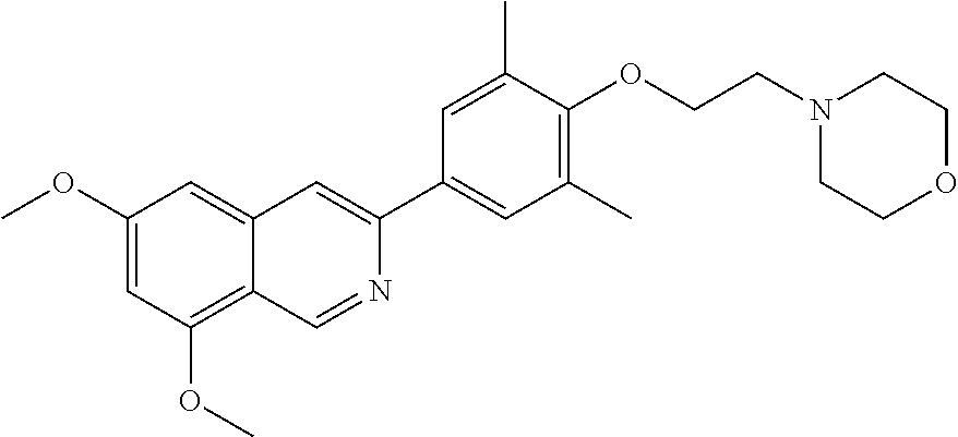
C1(OC)=CC(OC)=C2C(=C1)C=C(C1=CC(C)=C(OCCN3CCOCC3)C(C)=C1)N=C2
